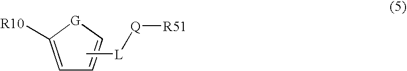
C1=C([R10])[G]C=C1.C[L][Q][R51]
